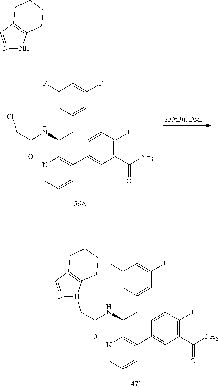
N1=CC2=C(N1)CCCC2.N1=CC=CC(C2=CC(C(N)=O)=C(F)C=C2)=C1C(CC1=CC(F)=CC(F)=C1)NC(=O)CCl.N1=CC=CC(C2=CC(C(N)=O)=C(F)C=C2)=C1C(CC1=CC(F)=CC(F)=C1)NC(=O)CN1N=CC2=C1CCCC2
